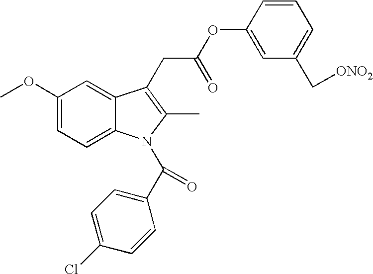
C1(OC)=CC=C2C(=C1)C(CC(OC1=CC(C[ONO2])=CC=C1)=O)=C(C)N2C(C1=CC=C(Cl)C=C1)=O
